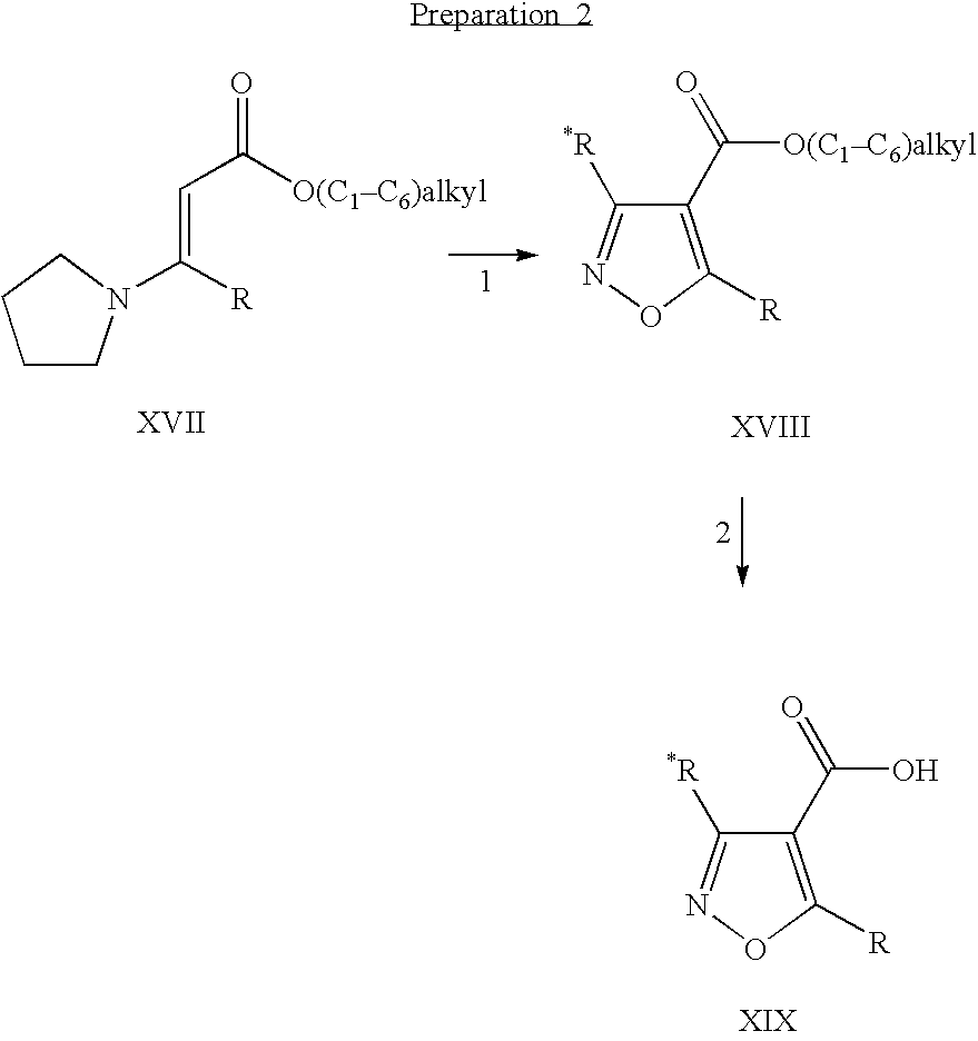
C1CN(C([R])=CC(=O)[O(C1C6)alkyl])CC1.C1(C([O(C1C6)alkyl])=O)=C([R])ON=C1[*R].C1(C(O)=O)=C([R])ON=C1[*R]
